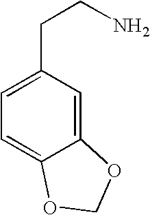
C12=CC(CCN)=CC=C1OCO2
